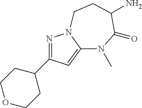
N1=C(C2CCOCC2)C=C2N1CCC(N)C(=O)N2C
